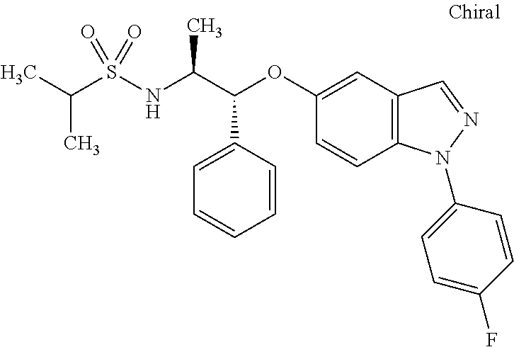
C(S(NC(C(OC1=CC2=C(C=C1)N(C1=CC=C(F)C=C1)N=C2)C1=CC=CC=C1)C)(=O)=O)(C)C
